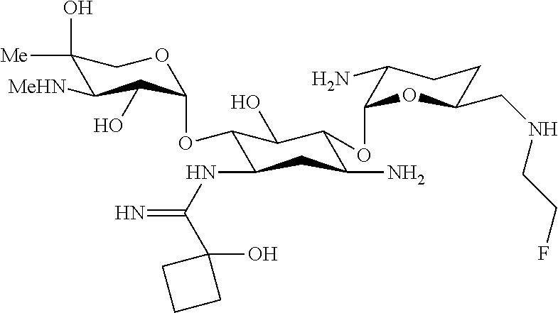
C1(O)([Me])C([MeHN])C(O)C(OC2C(NC(=N)C3(O)CCC3)CC(N)C(OC3C(N)CCC(CNCCF)O3)C2O)OC1
